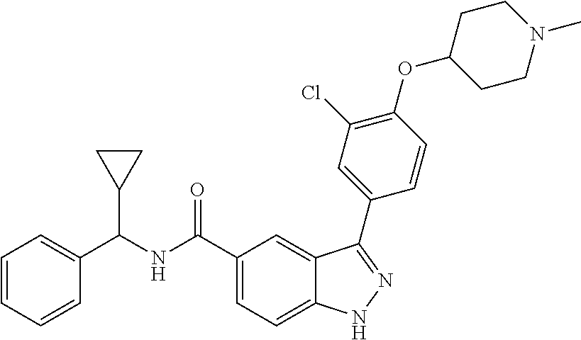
C1(C(NC(C2=CC=C3C(=C2)C(C2=CC(Cl)=C(OC4CCN(C)CC4)C=C2)=NN3)=O)C2=CC=CC=C2)CC1
